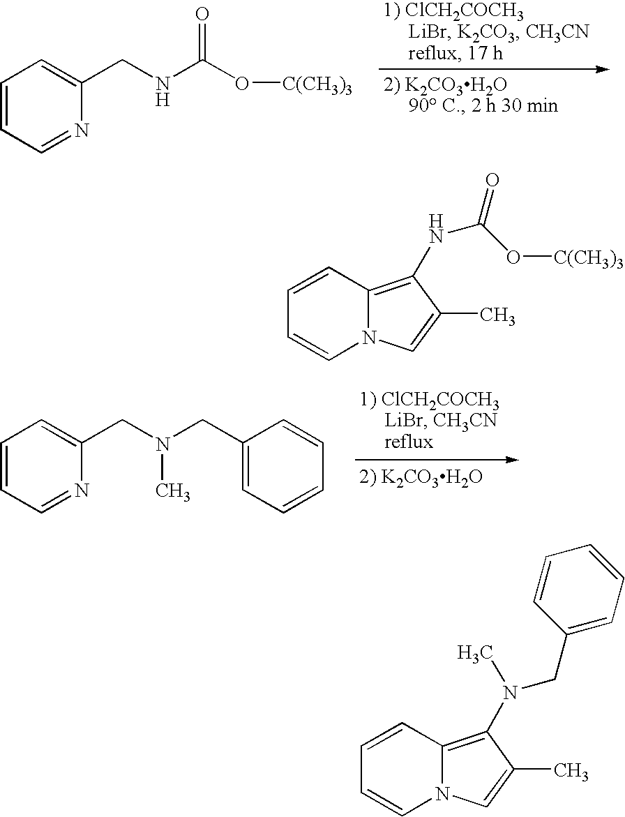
C1=CC=NC(CNC(O[C(CH3)3])=O)=C1.C1=CC=NC(CN(CC2=CC=CC=C2)C)=C1.C1=CC2=C(NC(O[C(CH3)3])=O)C(C)=CN2C=C1.C1=CC2=C(N(C)CC3=CC=CC=C3)C(C)=CN2C=C1
